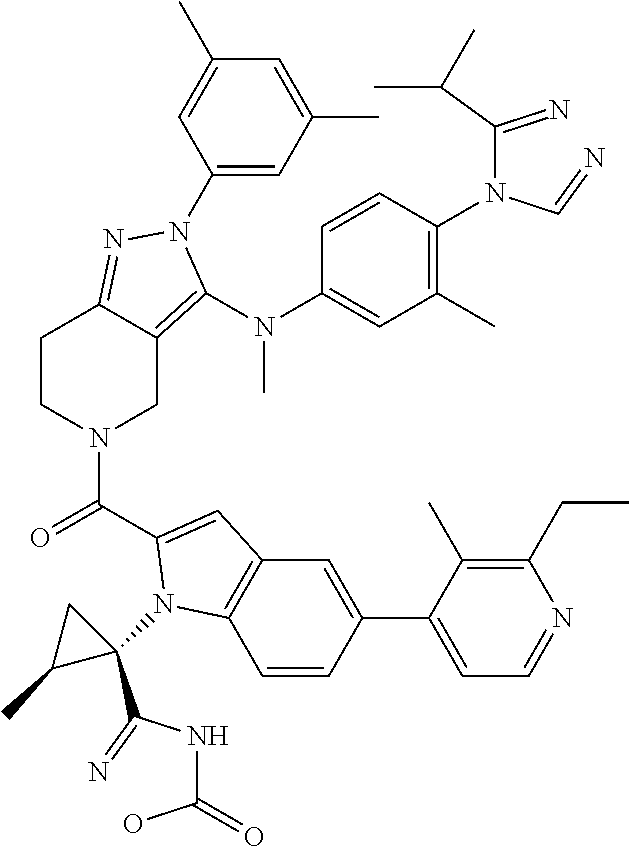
C1(N2C(N(C)C3=CC(C)=C(N(C(=N)C(C)C)C=N)C=C3)=C3CN(C(C4=CC5=C(C=CC(C6=CC=NC(CC)=C6C)=C5)N4C4(C(NC(O)=O)=N)CC4C)=O)CCC3=N2)=CC(C)=CC(C)=C1
